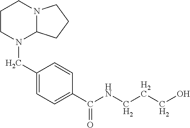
C1CN(CC2=CC=C(C(NCCCO)=O)C=C2)C2N(C1)CCC2
